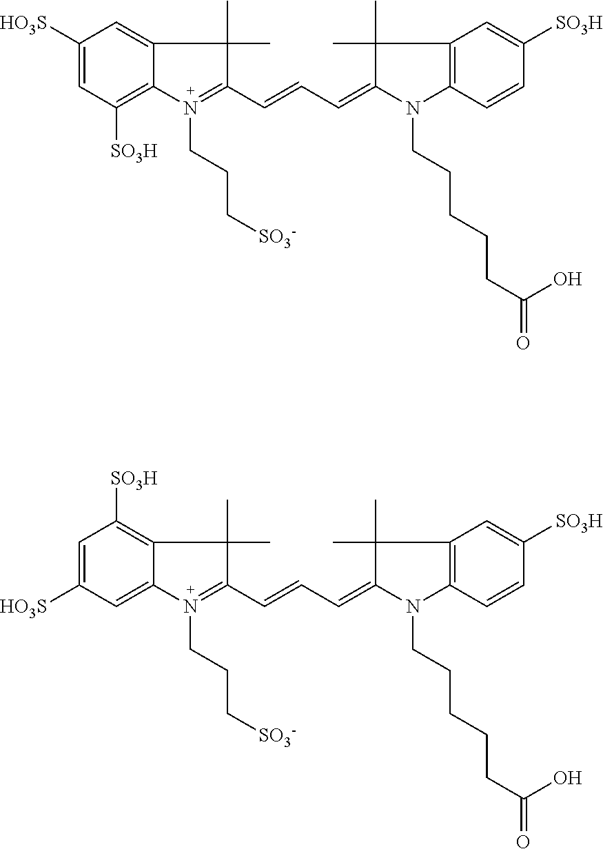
C1([HO3S])=CC([SO3H])=C2C(=C1)C(C)(C)C(C=CC=C1N(CCCCCC(O)=O)C3=C(C1(C)C)C=C([SO3H])C=C3)=N2CCC[SO3-].C1=C([HO3S])C=C2C(=C1[SO3H])C(C)(C)C(C=CC=C1N(CCCCCC(O)=O)C3=C(C1(C)C)C=C([SO3H])C=C3)=N2CCC[SO3-]
